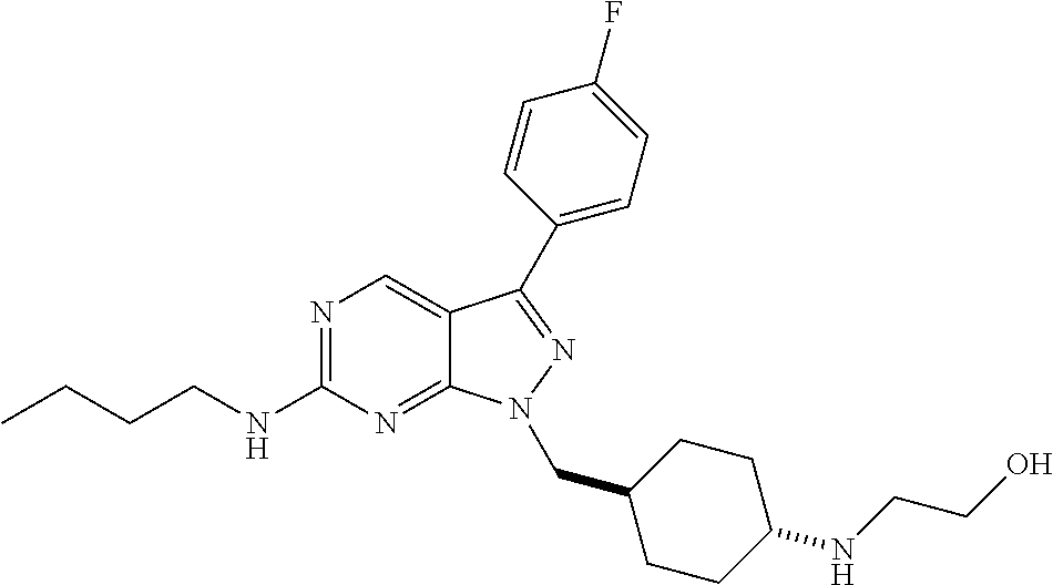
N1=C(NCCCC)N=C2C(=C1)C(C1=CC=C(F)C=C1)=NN2CC1CCC(NCCO)CC1
